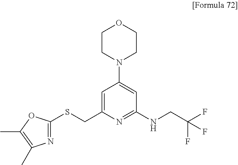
C1=C(CSC2=NC(C)=C(C)O2)N=C(NCC(F)(F)F)C=C1N1CCOCC1
